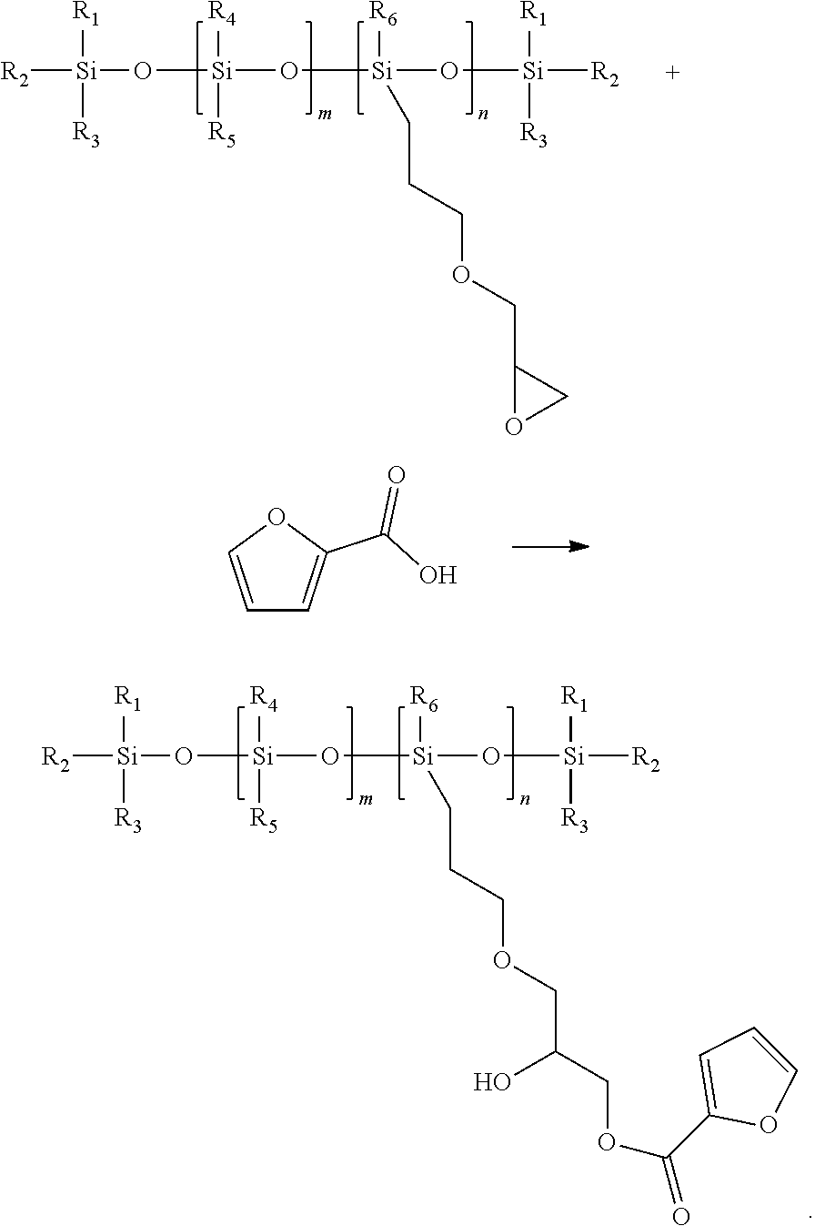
[R2][Si]([R1])([R3])O[Si](O[Si](O[Si]([R2])([R1])[R3])([R6])CCCOCC1OC1)([R4])[R5].C1=COC(C(O)=O)=C1.[R2][Si]([R1])([R3])O[Si](O[Si](O[Si]([R2])([R1])[R3])([R6])CCCOCC(O)COC(=O)C1=CC=CO1)([R4])[R5]
